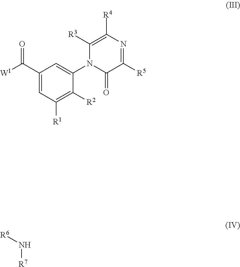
[W1]C(=O)C1=CC([R1])=C([R2])C(N2C(=O)C([R5])=NC([R4])=C2[R3])=C1.[R6]N[R7]
